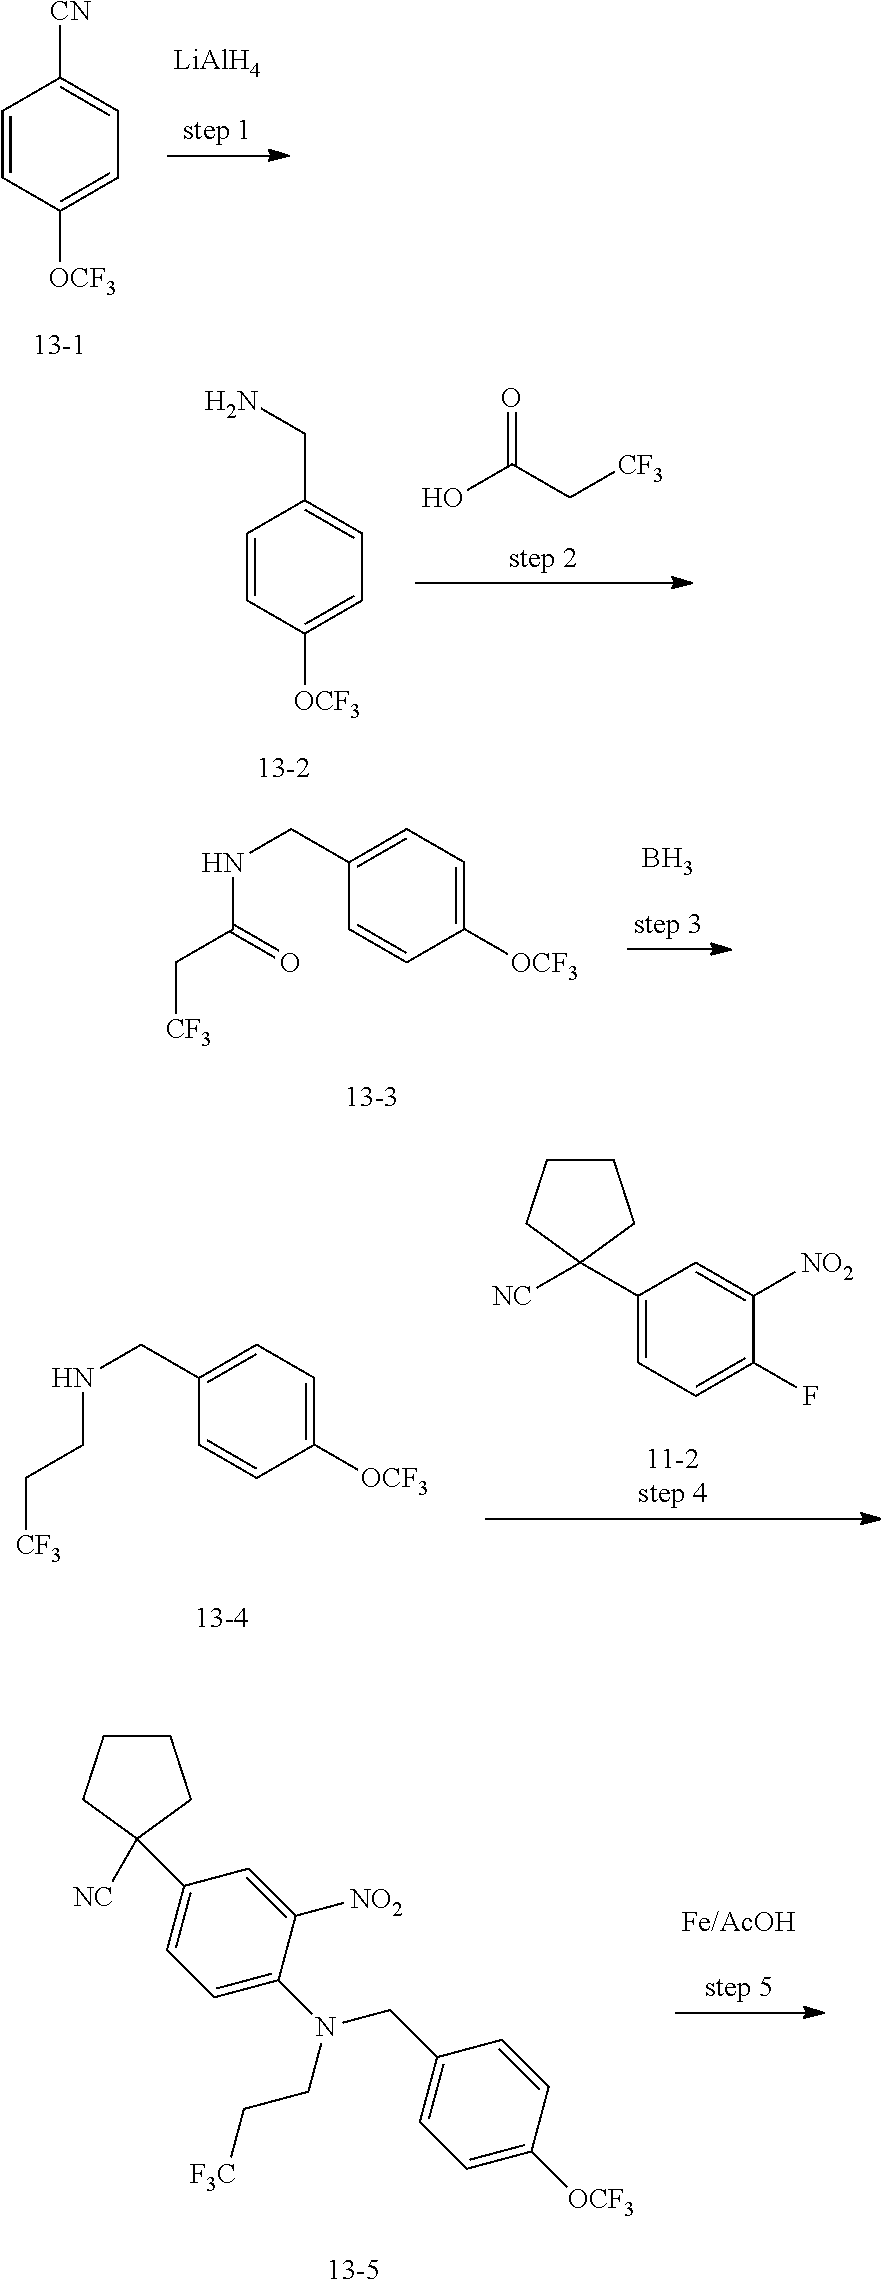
C1=CC([OCF3])=CC=C1[CN].[LiAlH4].C1=CC([OCF3])=CC=C1CN.OC(C[CF3])=O.C1(CNC(C[CF3])=O)=CC=C([OCF3])C=C1.B.C1(CNCC[CF3])=CC=C([OCF3])C=C1.C1CCC([NC])(C2=CC=C(F)C([NO2])=C2)C1.C1CCC([NC])(C2=CC=C(N(CC[F3C])CC3=CC=C([OCF3])C=C3)C([NO2])=C2)C1
